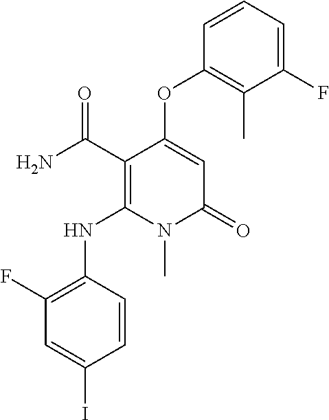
C1(F)=C(NC2=C(C(N)=O)C(OC3=C(C)C(F)=CC=C3)=CC(=O)N2C)C=CC(I)=C1
